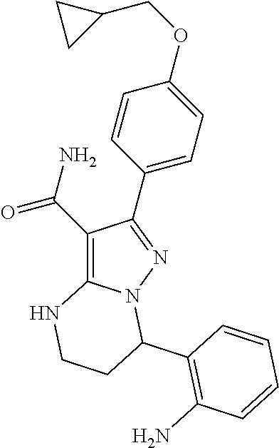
C1(C(N)=O)=C2N(N=C1C1=CC=C(OCC3CC3)C=C1)C(C1=C(N)C=CC=C1)CCN2
